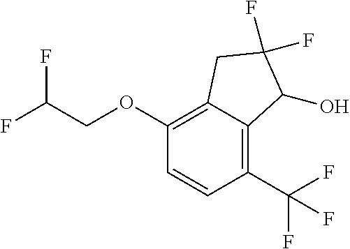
C1(OCC(F)F)=C2C(=C(C(F)(F)F)C=C1)C(O)C(F)(F)C2
